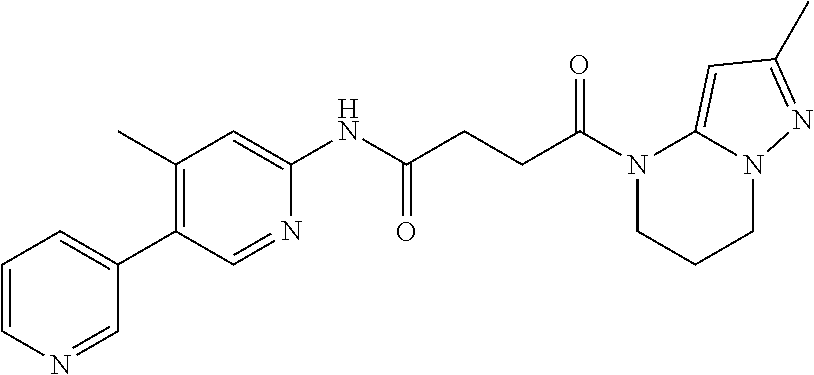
N1(C(CCC(NC2=CC(C)=C(C3=CC=CN=C3)C=N2)=O)=O)CCCN2C1=CC(C)=N2
